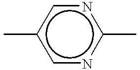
c1nc(C)ncc1C
